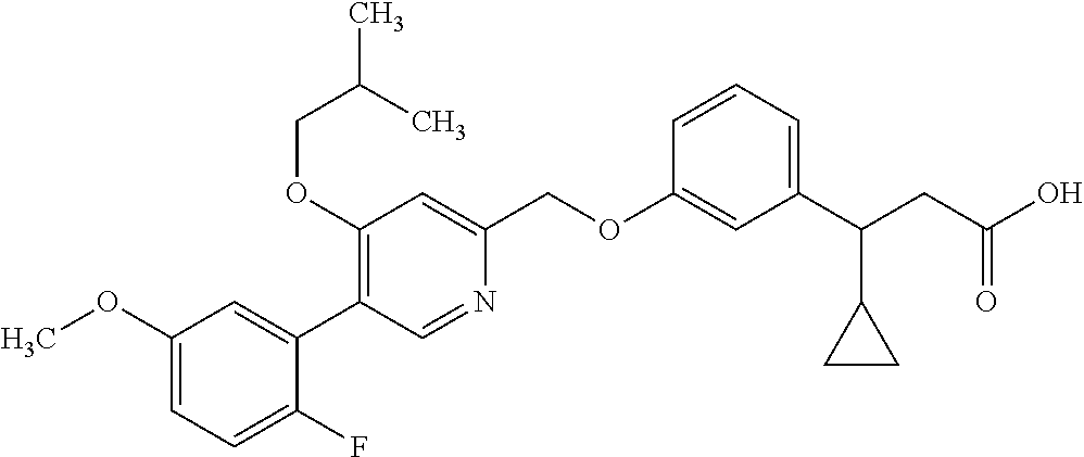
C1(OC)=CC=C(F)C(C2=C(OCC(C)C)C=C(COC3=CC(C(CC(O)=O)C4CC4)=CC=C3)N=C2)=C1
